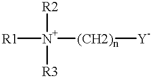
[R2][N+]([R3])([R1])[(CH2)n][Y]
